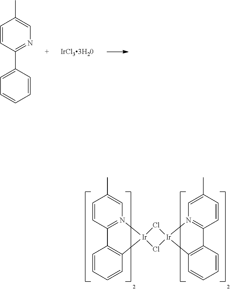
CC1=CN2=C(C=C1)C1=C(C=CC=C1)[Ir]21Cl[Ir]2(Cl1)N1=C(C=CC(C)=C1)C1=C2C=CC=C1.CC1=CN=C(C2=CC=CC=C2)C=C1
